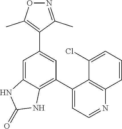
C1(C2=CC=NC3=C2C(Cl)=CC=C3)=C2C(=CC(C3=C(C)ON=C3C)=C1)NC(=O)N2
